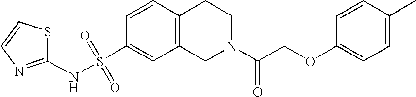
C1(NS(C2=CC3=C(C=C2)CCN(C(COC2=CC=C(C)C=C2)=O)C3)(=O)=O)=NC=CS1
